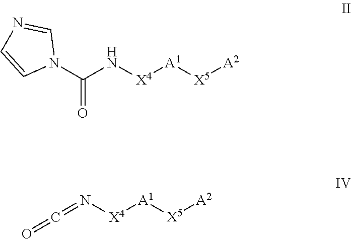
N1(C(N[X4][A1][X5][A2])=O)C=NC=C1.C(=N[X4][A1][X5][A2])=O
